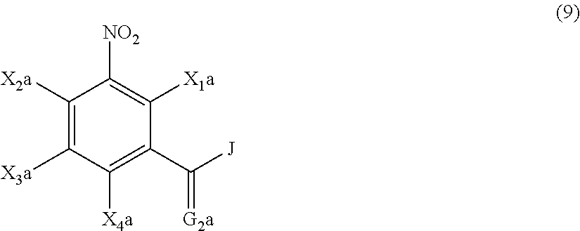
C1([X2a])=C([X3a])C([X4a])=C(C([J])=[G2a])C([X1a])=C1[NO2]
